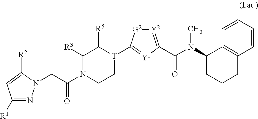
C1([R1])=NN(CC(N2CC[T](C3=[Y1]C(C(N(C4CCCC5=C4C=CC=C5)C)=O)=[Y2][G2]3)C([R5])C2[R3])=O)C([R2])=C1
